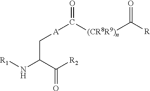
C(N[R1])(C([R2])=O)C[A]C([(CR8R9)n]C([R])=O)=O
